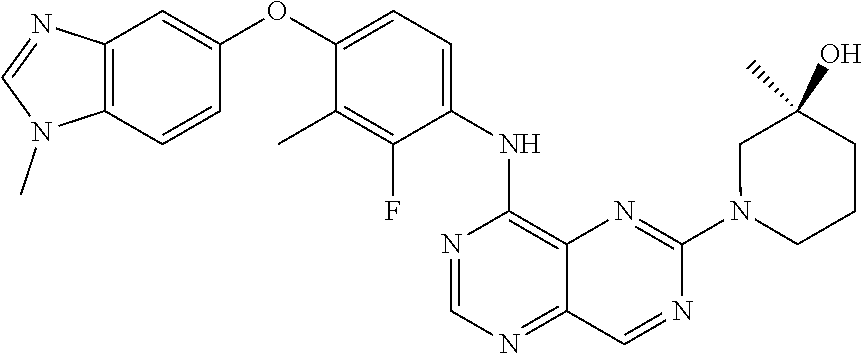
C12=C(C=CC(OC3=CC=C(NC4=C5C(=NC=N4)C=NC(N4CCCC(O)(C)C4)=N5)C(F)=C3C)=C1)N(C)C=N2
